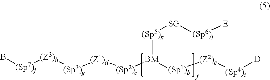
[(Z3)h]([(Sp3)g][(Z1)d][(Sp2)c][BM]([(Sp1)b][(Z2)e][(Sp4)i][D])[(Sp5)k][SG][(Sp6)l][E])[(Sp7)j]B
